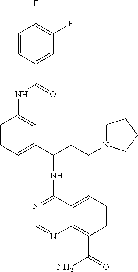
N1=C(NC(CCN2CCCC2)C2=CC=CC(NC(=O)C3=CC(F)=C(F)C=C3)=C2)C2=CC=CC(C(=O)N)=C2N=C1
